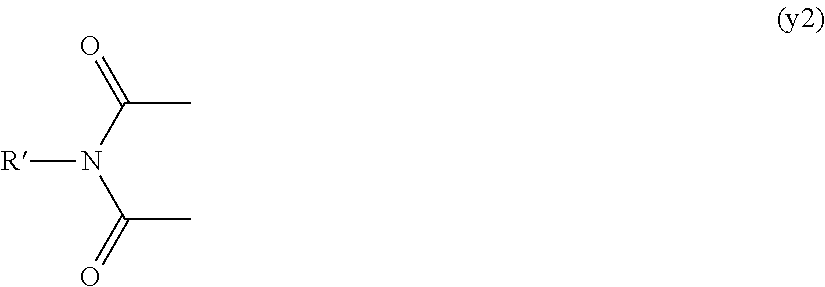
CC(N(C(=O)C)[R])=O
